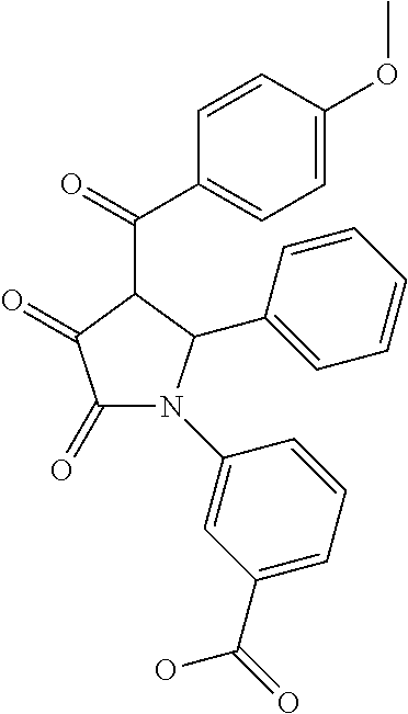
C1(=O)C(=O)N(C2=CC(C(=O)O)=CC=C2)C(C2=CC=CC=C2)C1C(C1=CC=C(OC)C=C1)=O
